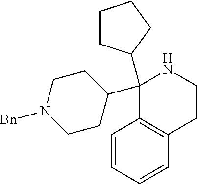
C1(C2CCN([Bn])CC2)(C2CCCC2)C2=C(CCN1)C=CC=C2
